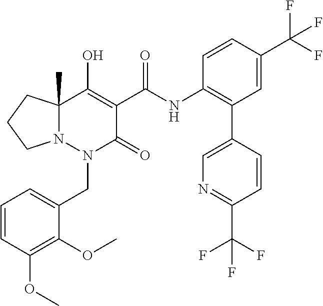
C1=CC(OC)=C(OC)C(CN2C(=O)C(C(=O)NC3=C(C4=CN=C(C(F)(F)F)C=C4)C=C(C(F)(F)F)C=C3)=C(O)C3(C)N2CCC3)=C1
